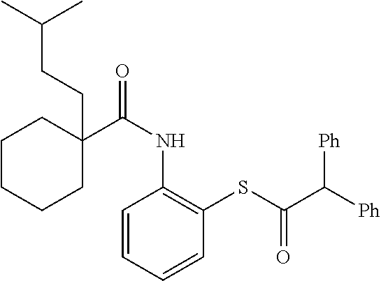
C1C(C(NC2=C(SC(C([Ph])[Ph])=O)C=CC=C2)=O)(CCC(C)C)CCCC1
